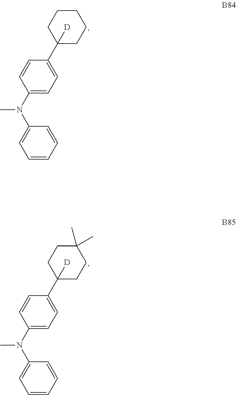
C1=CC=CC(N(C2=CC=C(C3([D])CCCCC3)C=C2)C)=C1.C1=CC=CC(N(C2=CC=C(C3([D])CCC(C)(C)CC3)C=C2)C)=C1
